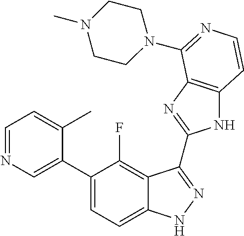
C1=C(C2=CC=C3C(=C2F)C(C2=NC4=C(N2)C=CN=C4N2CCN(C)CC2)=NN3)C(C)=CC=N1
